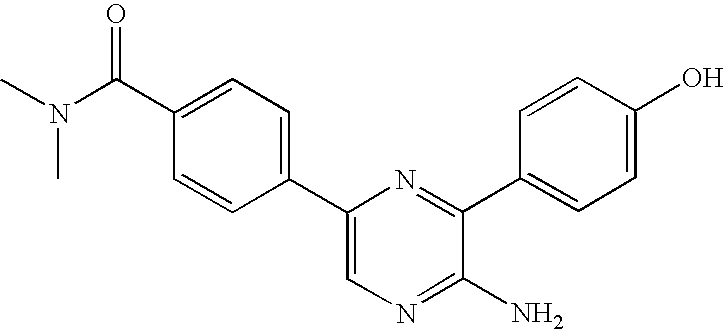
C1=C(C2=CC=C(C(N(C)C)=O)C=C2)N=C(C2=CC=C(O)C=C2)C(N)=N1
